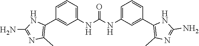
C1(NC(NC2=CC=CC(C3=C(C)N=C(N)N3)=C2)=O)=CC=CC(C2=C(C)N=C(N)N2)=C1
